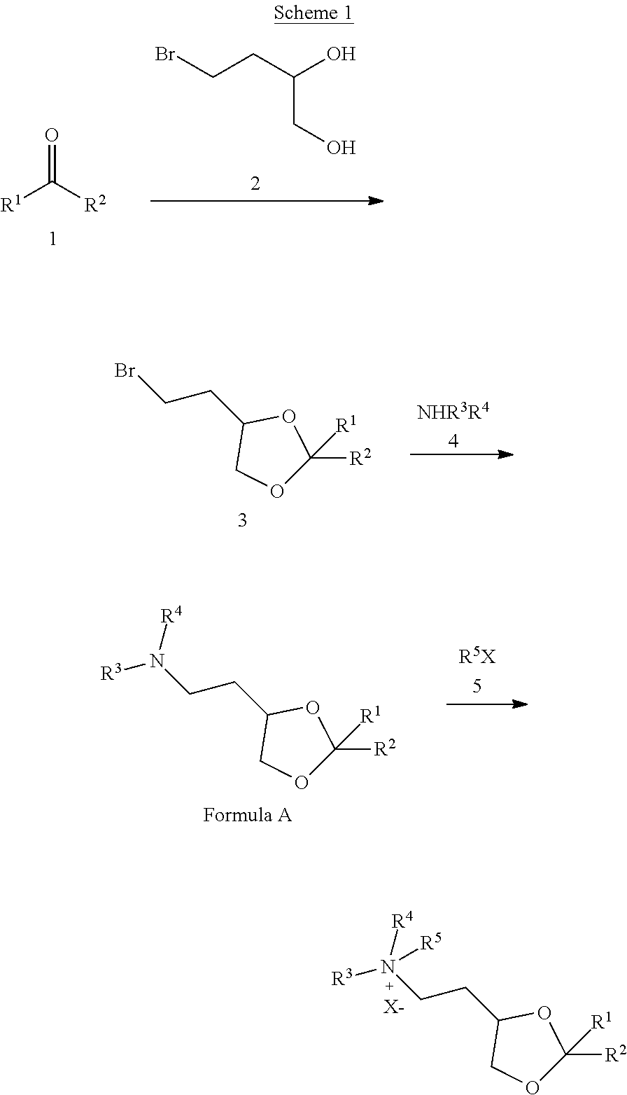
O=C([R2])[R1].BrCCC(O)CO.BrCCC1COC([R2])([R1])O1.[NHR3R44].N(CCC1COC([R2])([R1])O1)([R3])[R4].N(CCC1COC([R2])([R1])O1)([R3])([R4])[R5].[X-]
